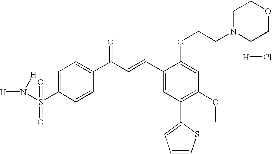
C1=C(S(N([H])[H])(=O)=O)C=CC(C(C=CC2=CC(C3=CC=CS3)=C(OC)C=C2OCCN2CCOCC2)=O)=C1.[H]Cl
